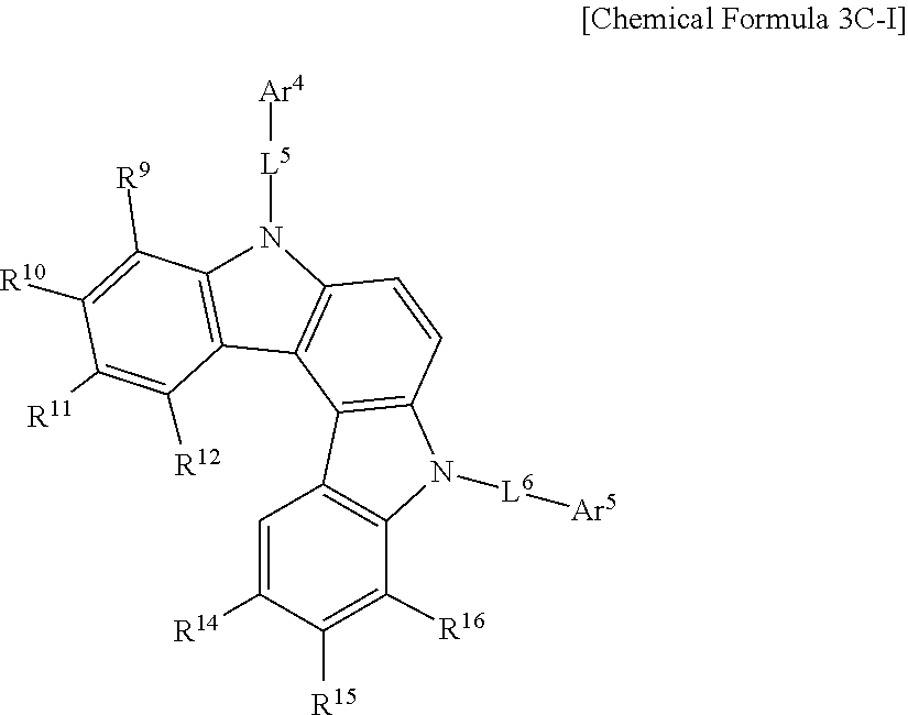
N1([L5][Ar4])C2=C(C([R12])=C([R11])C([R10])=C2[R9])C2=C1C=CC1=C2C2=C(N1[L6][Ar5])C([R16])=C([R15])C([R14])=C2
